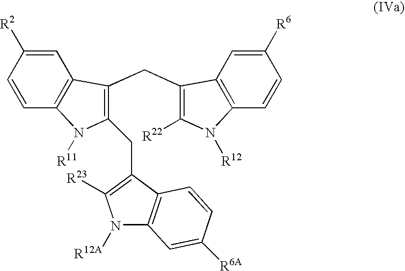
C1=C([R2])C=CC2=C1C(CC1=C([R22])N([R12])C3=C1C=C([R6])C=C3)=C(CC1=C([R23])N([R12A])C3=C1C=CC([R6A])=C3)N2[R11]
